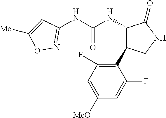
N(C(NC1C(C2=C(F)C=C([MeO])C=C2F)CNC1=O)=O)C1=NOC([Me])=C1
